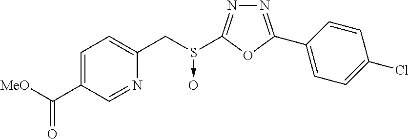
N1=C(C2=CC=C(Cl)C=C2)OC(S(CC2=CC=C(C([MeO])=O)C=N2)->O)=N1
